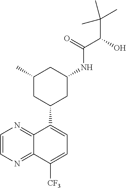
C(=O)(C(C(C)(C)C)O)NC1CC(C2=CC=C([CF3])C3=NC=CN=C23)CC(C)C1
